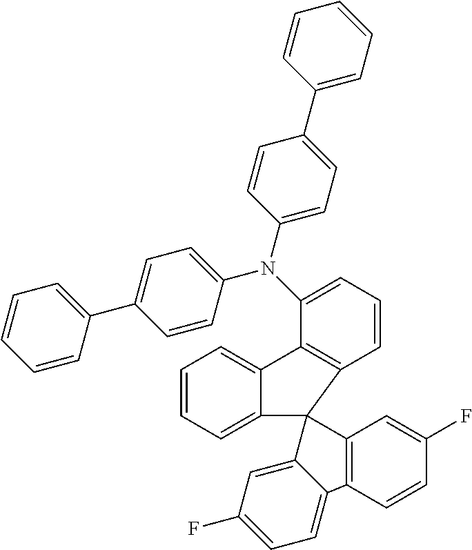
C1=CC=C(C2=CC=C(N(C3=CC=CC4=C3C3=CC=CC=C3C43C4=C(C=CC(F)=C4)C4=CC=C(F)C=C34)C3=CC=C(C4=CC=CC=C4)C=C3)C=C2)C=C1
